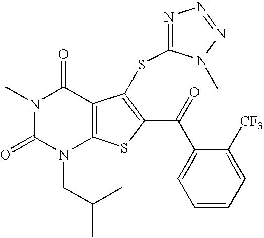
N1(C)C(=O)N(CC(C)C)C2=C(C1=O)C(SC1=NN=NN1C)=C(C(C1=CC=CC=C1[CF3])=O)S2
